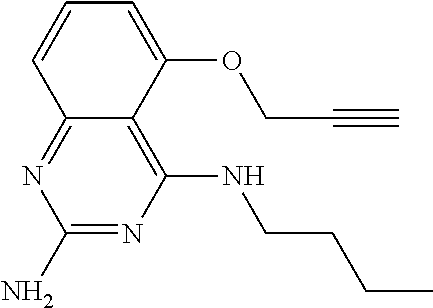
N1=C(N)N=C2C(=C1NCCCC)C(OCC#C)=CC=C2
